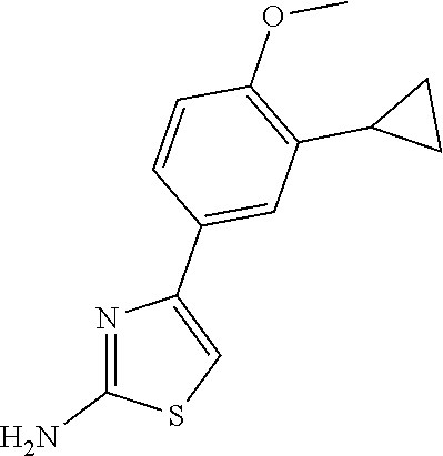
C1=C(C2=CSC(N)=N2)C=CC(OC)=C1C1CC1
